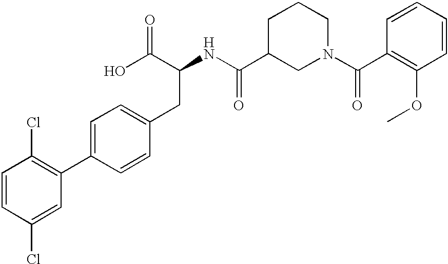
C1=CC(Cl)=CC(C2=CC=C(CC(C(O)=O)NC(C3CN(C(C4=C(OC)C=CC=C4)=O)CCC3)=O)C=C2)=C1Cl
